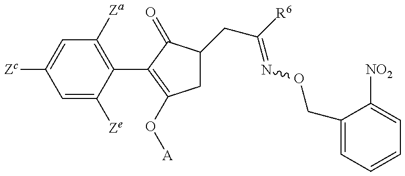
C1=C([Ze])C(C2=C(O[A])CC(CC(=NOCC3=CC=CC=C3[NO2])[R6])C2=O)=C([Za])C=C1[Zc]
